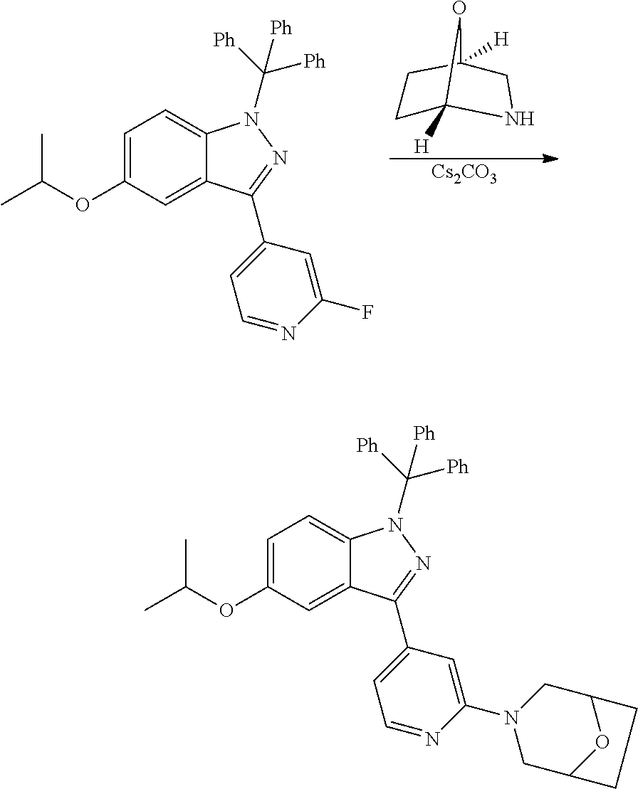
C12([H])NCC([H])(CC1)O2.[Cs2CO3].C1=C(OC(C)C)C=C2C(=C1)N(C([Ph])([Ph])[Ph])N=C2C1=CC=NC(F)=C1.C1=C(OC(C)C)C=C2C(=C1)N(C([Ph])([Ph])[Ph])N=C2C1=CC=NC(N2CC3OC(C2)CC3)=C1
